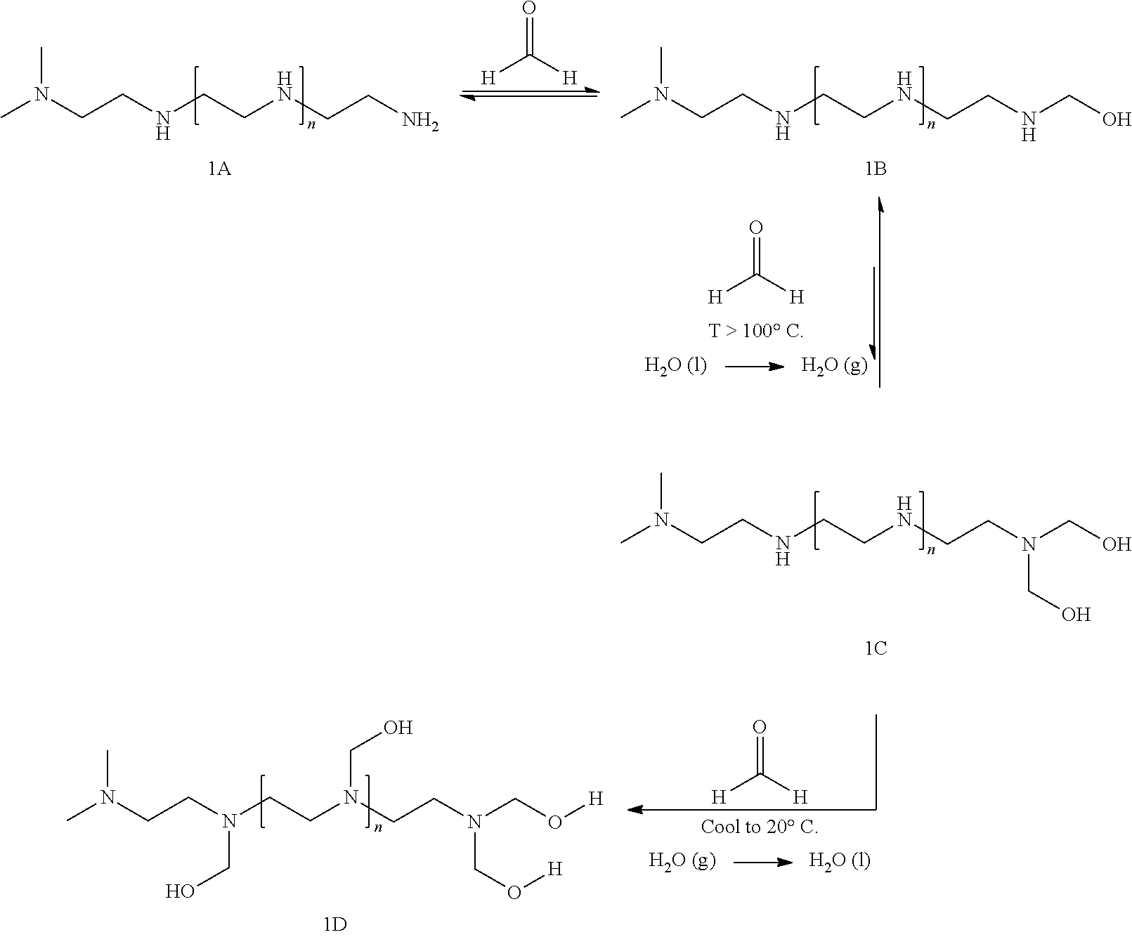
[H]C([H])=O.CN(CCNCCNCCNCO)C.CN(CCNCCNCCN)C.[H]C(=O)[H].CN(CCNCCNCCN(CO)CO)C.[H]C(=O)[H].CN(CCN(CCN(CCN(CO[H])CO[H])CO)CO)C
